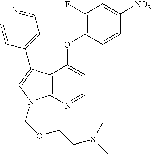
[NO2]C1=CC(F)=C(OC2=CC=NC3=C2C(C2=CC=NC=C2)=CN3COCC[Si](C)(C)C)C=C1
